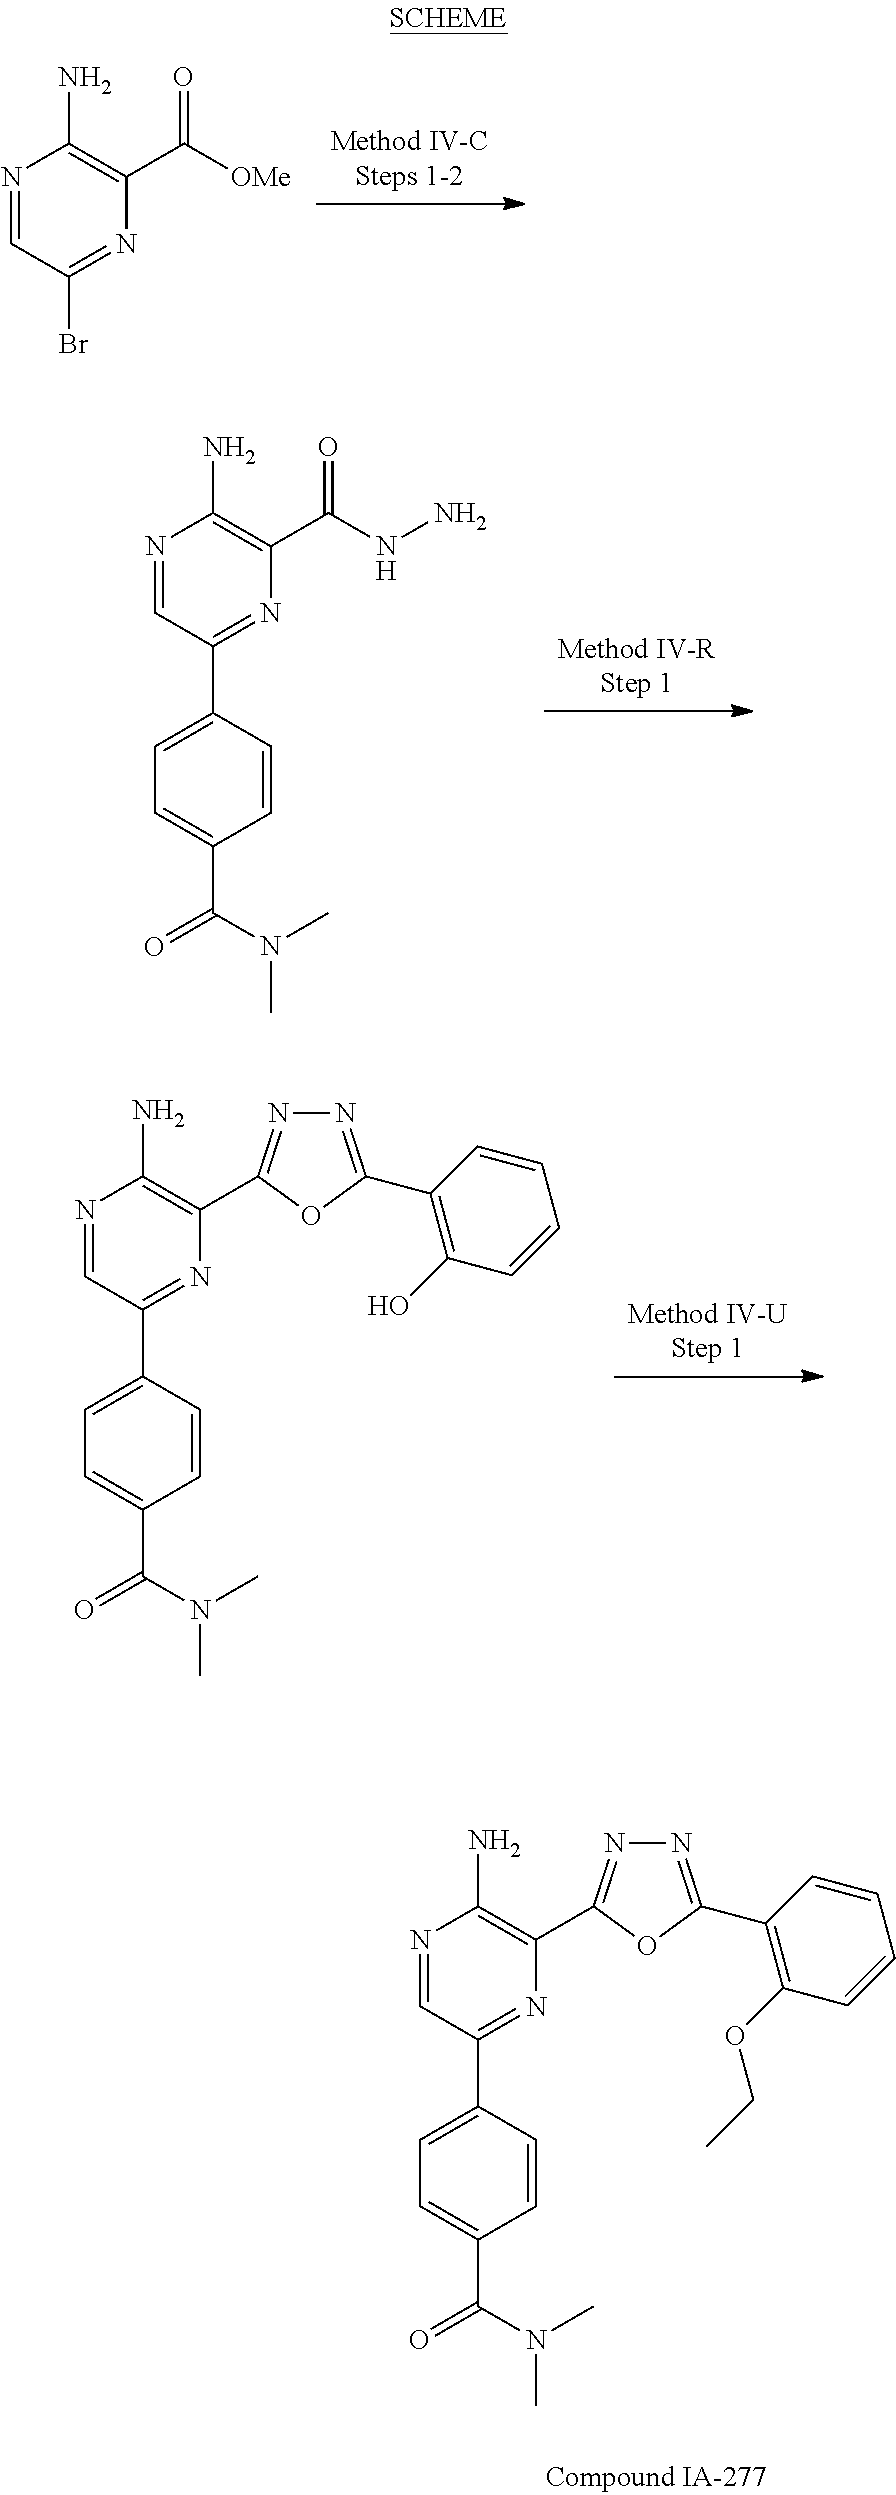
N1=CC(Br)=NC(C([OMe])=O)=C1N.N1=CC(C2=CC=C(C(=O)N(C)C)C=C2)=NC(C(NN)=O)=C1N.N1=CC(C2=CC=C(C(=O)N(C)C)C=C2)=NC(C2=NN=C(C3=C(OCC)C=CC=C3)O2)=C1N.N1=CC(C2=CC=C(C(=O)N(C)C)C=C2)=NC(C2=NN=C(C3=C(O)C=CC=C3)O2)=C1N
